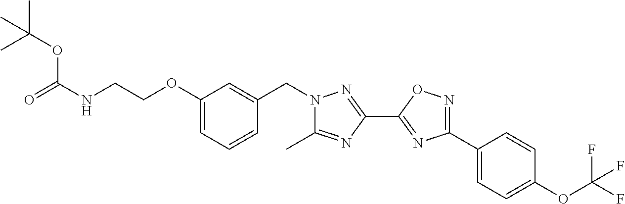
C(COC1=CC=CC(CN2C(C)=NC(C3=NC(C4=CC=C(OC(F)(F)F)C=C4)=NO3)=N2)=C1)NC(=O)OC(C)(C)C
